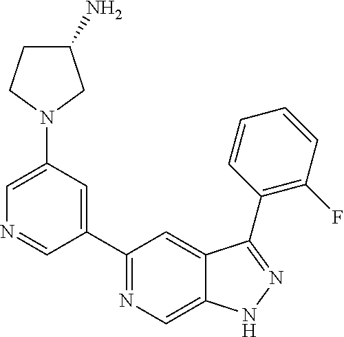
C1(C2=CC(N3CCC(N)C3)=CN=C2)=NC=C2C(=C1)C(C1=C(F)C=CC=C1)=NN2
